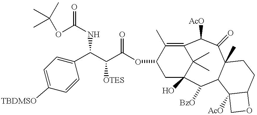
C12(C)C(=O)C([AcO])C3=C(C)C(OC(C(C(NC(=O)OC(C)(C)C)C4=CC=C([TBDMSO])C=C4)[OTES])=O)CC(O)(C([BzO])C1C1([AcO])C(CC2)OC1)C3(C)C
